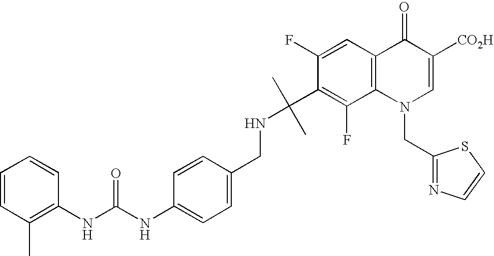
C1(NC(NC2=C(C)C=CC=C2)=O)=CC=C(CNC(C2=C(F)C3=C(C=C2F)C(=O)C([CO2H])=CN3CC2=NC=CS2)(C)C)C=C1
